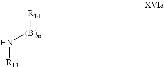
N([R13])[(B)m][R14]
